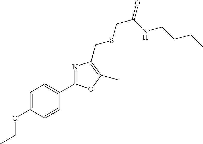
C1=C(OCC)C=CC(C2=NC(CSCC(=O)NCCCC)=C(C)O2)=C1
